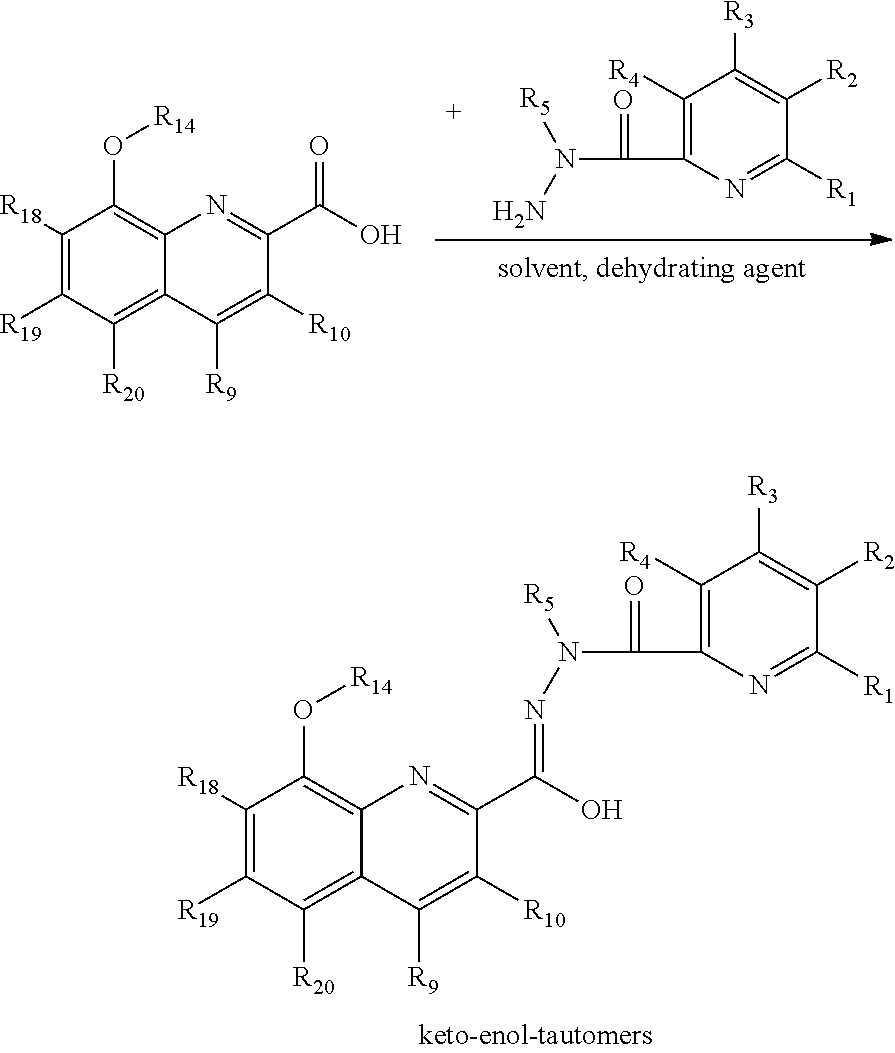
C1([R4])=C(C(=O)N(N)[R5])N=C([R1])C([R2])=C1[R3].C1([R18])=C([R19])C([R20])=C2C(=C1O[R14])N=C(C(O)=O)C([R10])=C2[R9].C1([R18])=C([R19])C([R20])=C2C(=C1O[R14])N=C(C(O)=NN([R5])C(=O)C1=C([R4])C([R3])=C([R2])C([R1])=N1)C([R10])=C2[R9]
